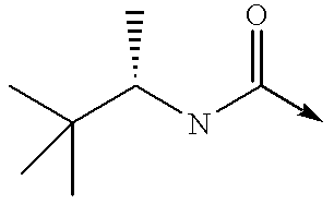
C(C(NC(->C)=O)C)(C)(C)C
